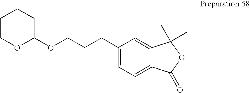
C1(CCCOC2CCCCO2)=CC=C2C(=C1)C(C)(C)OC2=O
